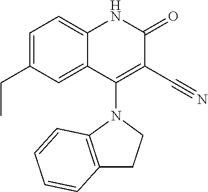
C1=C(CC)C=C2C(=C1)NC(=O)C(C#N)=C2N1C2=C(CC1)C=CC=C2
